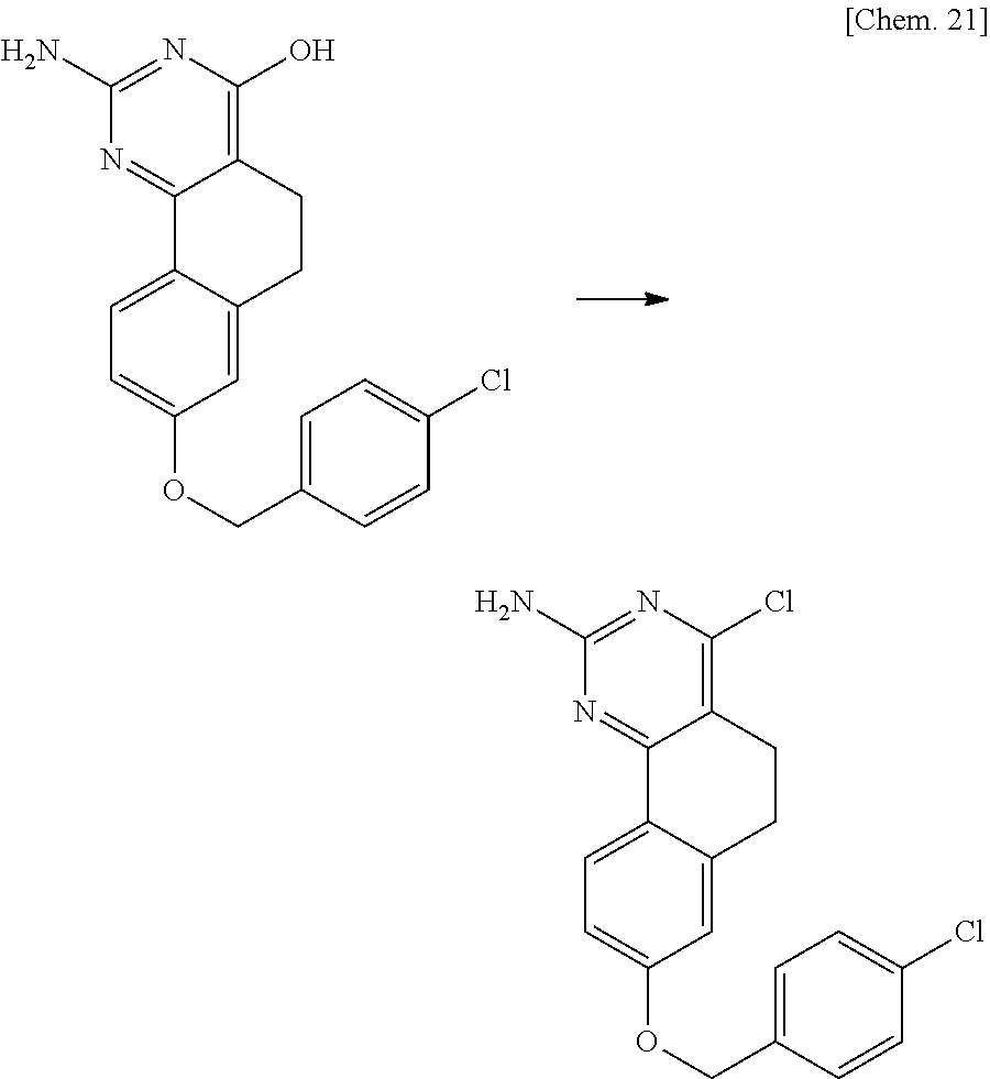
C1CC2=C(O)N=C(N)N=C2C2=CC=C(OCC3=CC=C(Cl)C=C3)C=C12.C1CC2=C(Cl)N=C(N)N=C2C2=CC=C(OCC3=CC=C(Cl)C=C3)C=C12
